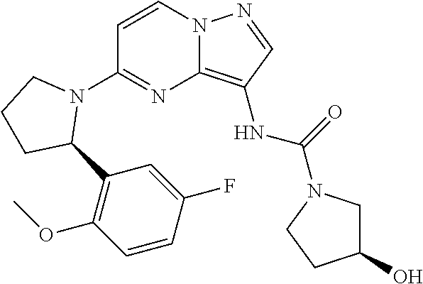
C1=CN2C(=C(NC(N3CCC(O)C3)=O)C=N2)N=C1N1CCCC1C1=C(OC)C=CC(F)=C1
